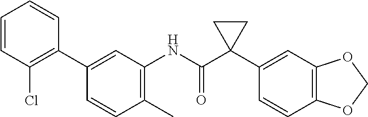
C1(C)=C(NC(C2(C3=CC4=C(C=C3)OCO4)CC2)=O)C=C(C2=C(Cl)C=CC=C2)C=C1
